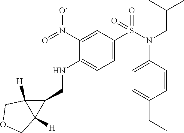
C1=C(S(=O)(N(C2=CC=C(CC)C=C2)CC(C)C)=O)C=C([N+](=O)[O-])C(NCC2C3([H])C2([H])COC3)=C1
